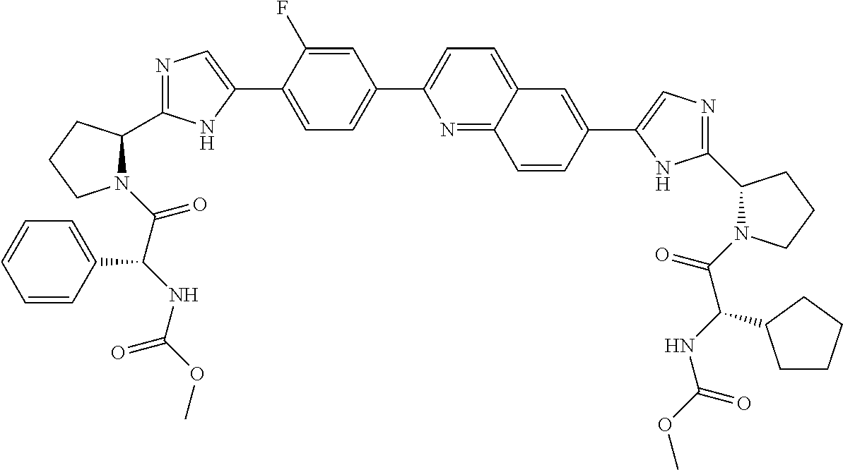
C1=C(C2=CN=C(C3N(C(C(NC(OC)=O)C4=CC=CC=C4)=O)CCC3)N2)C(F)=CC(C2=CC=C3C(=N2)C=CC(C2=CN=C(C4N(C(C(NC(OC)=O)C5CCCC5)=O)CCC4)N2)=C3)=C1
